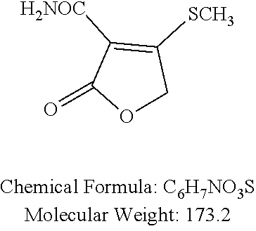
C1([H2NOC])=C([SCH3])COC1=O
